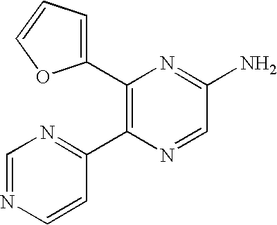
C1(C2=CC=CO2)=C(C2=NC=NC=C2)N=CC(N)=N1
